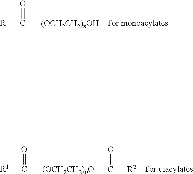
[R]C(=O)[(OCH2CH2)nOH].[R1]C(=O)[(OCH2CH2)nO]C([R2])O
